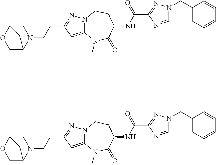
C1C2N(CCC3=NN4C(=C3)N(C)C(=O)C(NC(C3=NN(CC5=CC=CC=C5)C=N3)=O)CC4)CC(O1)C2.C1C2N(CCC3=NN4C(=C3)N(C)C(=O)C(NC(C3=NN(CC5=CC=CC=C5)C=N3)=O)CC4)CC(O1)C2
